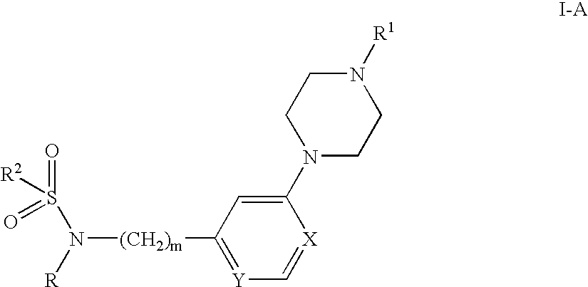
S(N([R])[(CH2)m]C1=[Y]C=[X]C(N2CCN([R1])CC2)=C1)(=O)(=O)[R2]
